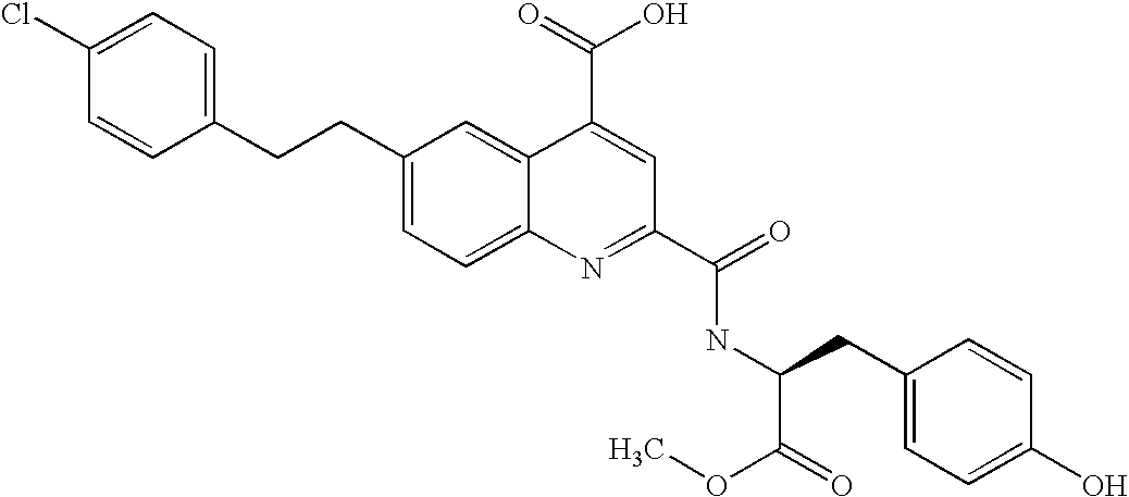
C(C1=CC=C2C(=C1)C(C(=O)O)=CC(C(=O)NC(C(=O)OC)CC1=CC=C(O)C=C1)=N2)CC1=CC=C(Cl)C=C1
